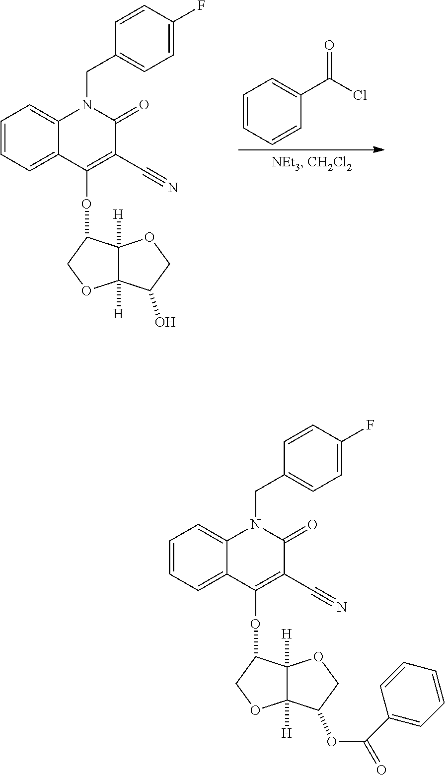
C1=CC=C2C(=C1)N(CC1=CC=C(F)C=C1)C(=O)C(C#N)=C2OC1C2([H])C([H])(OC1)C(O)CO2.O=C(Cl)C1=CC=CC=C1.C1=CC=C2C(=C1)N(CC1=CC=C(F)C=C1)C(=O)C(C#N)=C2OC1C2([H])C([H])(OC1)C(OC(C1=CC=CC=C1)=O)CO2
